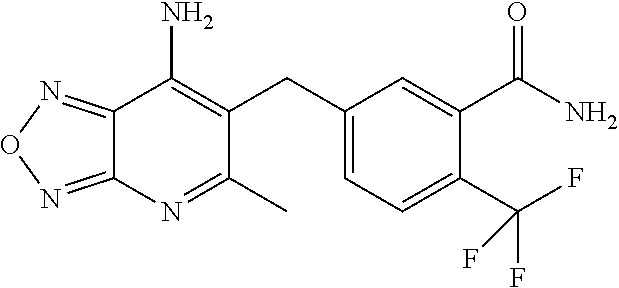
C1(C)=NC2=NON=C2C(N)=C1CC1=CC=C(C(F)(F)F)C(C(N)=O)=C1
